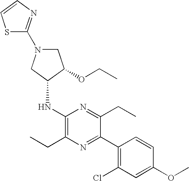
C1N(C2=NC=CS2)CC(NC2=C(CC)N=C(C3=C(Cl)C=C(OC)C=C3)C(CC)=N2)C1OCC
